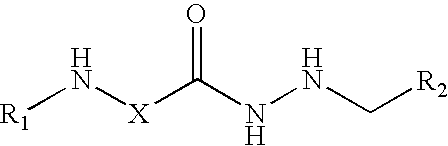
[R1]N[X]C(NNC[R2])=O
